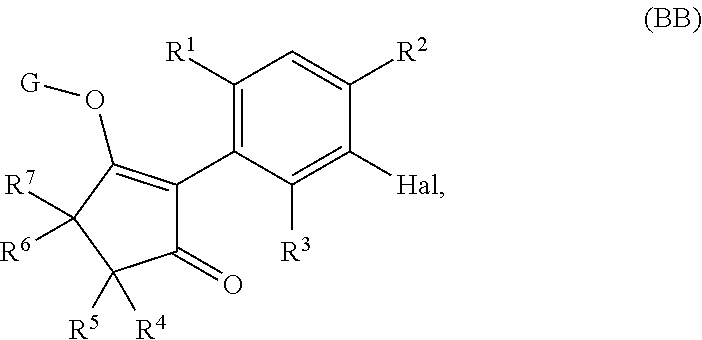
C1([R1])=C(C2=C(O[G])C([R7])([R6])C([R5])([R4])C2=O)C([R3])=C([Hal])C([R2])=C1
